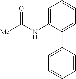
C1=C(NC([Me])=O)C(C2=CC=CC=C2)=CC=C1
